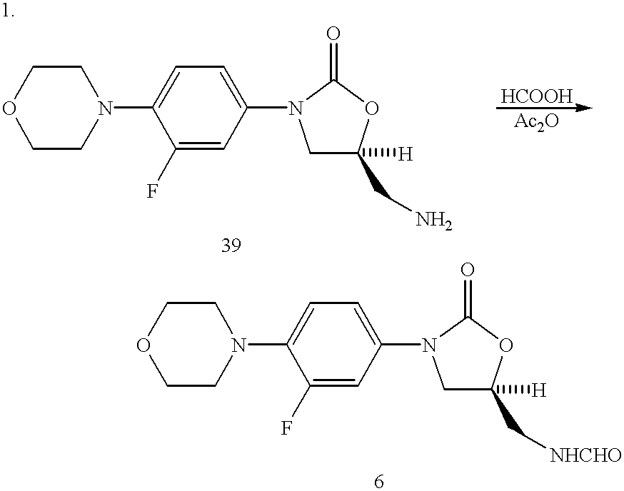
C1CN(C2=CC=C(N3CC(CN)([H])OC3=O)C=C2F)CCO1.C1CN(C2=CC=C(N3CC([H])(C[NHCHO])OC3=O)C=C2F)CCO1
